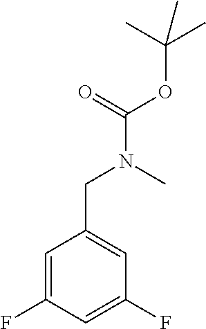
C1=C(F)C=C(F)C=C1CN(C(=O)OC(C)(C)C)C
